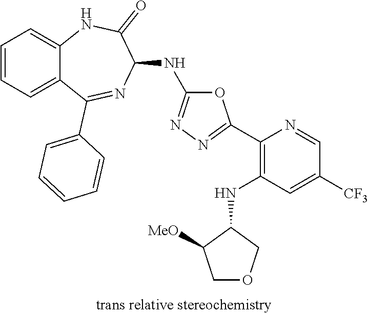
C1=CC=C2C(=C1)NC(=O)C(NC1=NN=C(C3=C(NC4C([MeO])COC4)C=C([CF3])C=N3)O1)N=C2C1=CC=CC=C1
